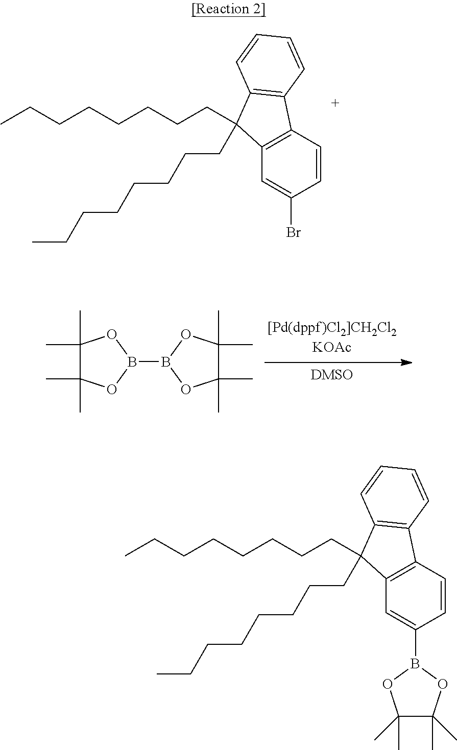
C12=C(C=CC(Br)=C1)C1=C(C2(CCCCCCCC)CCCCCCCC)C=CC=C1.C1(C)(C)C(C)(C)OB(B2OC(C)(C)C(C)(C)O2)O1.C12=C(C=CC(B3OC(C)(C)C(C)(C)O3)=C1)C1=C(C2(CCCCCCCC)CCCCCCCC)C=CC=C1
